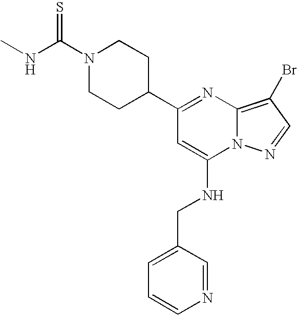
C1(C2=NC3=C(Br)C=NN3C(NCC3=CC=CN=C3)=C2)CCN(C(=S)NC)CC1
